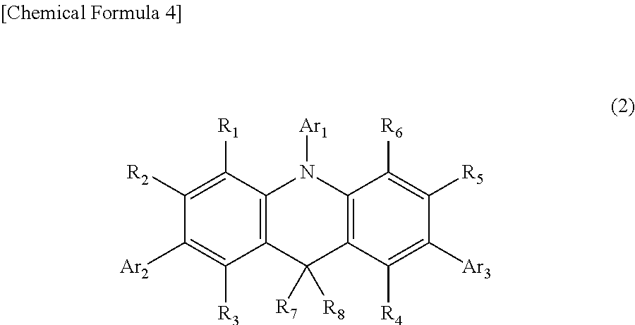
C1([R2])=C([R1])C2=C(C([R3])=C1[Ar2])C([R7])([R8])C1=C(N2[Ar1])C([R6])=C([R5])C([Ar3])=C1[R4]
